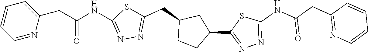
C1=NC(CC(NC2=NN=C(CC3CCC(C4=NN=C(NC(CC5=NC=CC=C5)=O)S4)C3)S2)=O)=CC=C1
